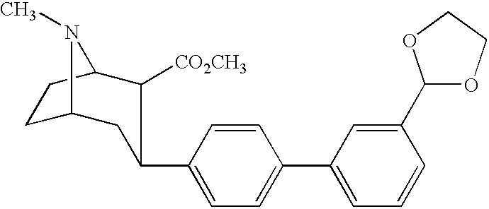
C1C2CC(C3=CC=C(C4=CC=CC(C5OCCO5)=C4)C=C3)C([CO2CH3])C(C1)N2C
